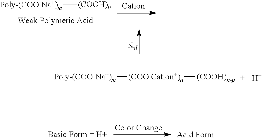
[Poly-(COO-Na+)m][(COO-Cation+)n][(COOH)n-p].[H].[Poly-(COO-Na+)m][(COOH)n]
